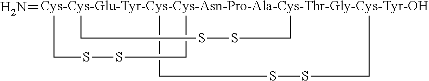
[Cys-Cys-Glu-Tyr-Cys-Cys-Asn-Pro-Ala-Cys-Thr-Gly-Cys-Tyr-OH]123(=N)(CSSC1)(CSSC2)CSSC3
